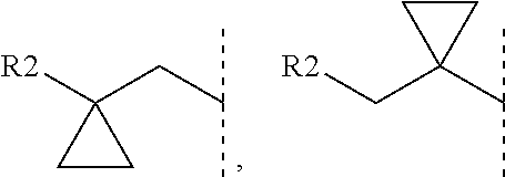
C1CC1([R2])CC(C)C.C1(C[R2])(C(C)C)CC1
